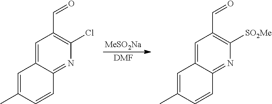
[MeSO2Na].[DMF].C1=C2C(=NC(Cl)=C1C=O)C=CC(C)=C2.C1=C2C(=NC([SO2Me])=C1C=O)C=CC(C)=C2
